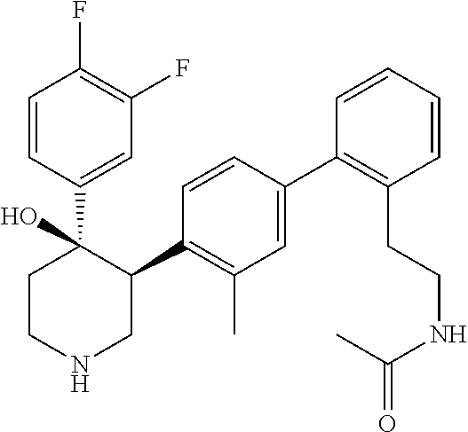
C1=CC(C2(O)CCNCC2C2=C(C)C=C(C3=C(CCNC(C)=O)C=CC=C3)C=C2)=CC(F)=C1F
